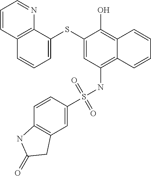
C1=C(SC2=CC(NS(C3=CC4=C(C=C3)NC(=O)C4)(=O)=O)=C3C(=C2O)C=CC=C3)C2=C(C=C1)C=CC=N2
